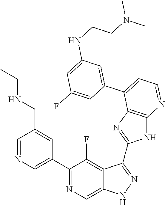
C1=NC=C(C2=NC=C3C(=C2F)C(C2=NC4=C(N2)N=CC=C4C2=CC(NCCN(C)C)=CC(F)=C2)=NN3)C=C1CNCC
